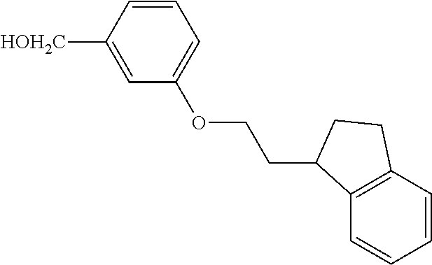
[HOH2C]C1=CC(OCCC2C3=C(C=CC=C3)CC2)=CC=C1
